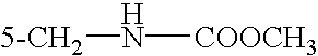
[5-CH2]N[COOCH3]
